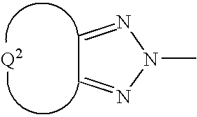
C1=NN(C)N=C1
